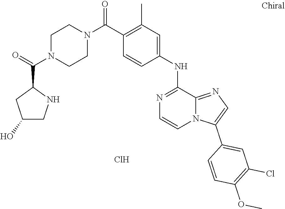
C1=C(NC2=NC=CN3C2=NC=C3C2=CC(Cl)=C(OC)C=C2)C=CC(C(N2CCN(C(C3CC(O)CN3)=O)CC2)=O)=C1C.Cl
